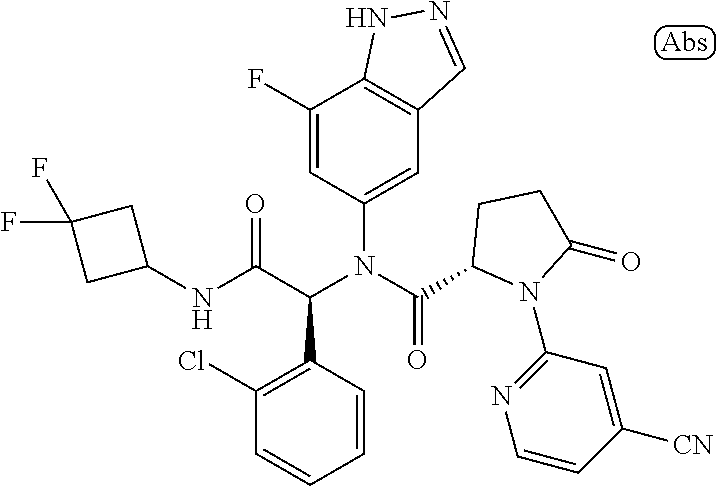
N(C(C(N(C(=O)C1N(C2=NC=CC([CN])=C2)C(=O)CC1)C1=CC2=C(C(F)=C1)NN=C2)C1=C(Cl)C=CC=C1)=O)C1CC(F)(F)C1
